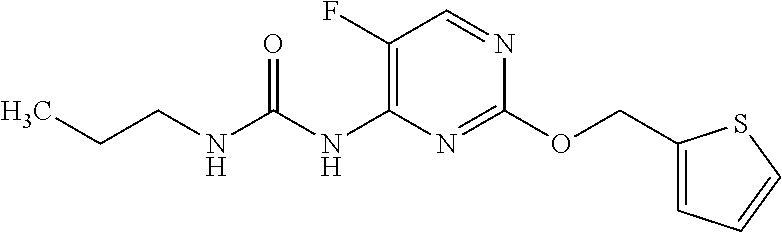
C1(F)=C(NC(NCCC)=O)N=C(OCC2=CC=CS2)N=C1
